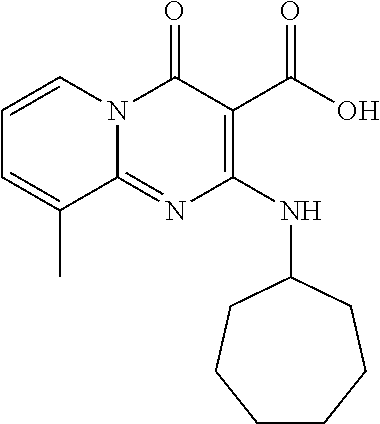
C1=CN2C(=NC(NC3CCCCCC3)=C(C(O)=O)C2=O)C(C)=C1
